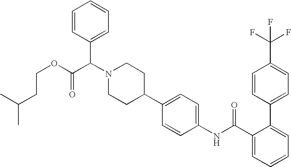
C1=C(C(F)(F)F)C=CC(C2=CC=CC=C2C(NC2=CC=C(C3CCN(C(C4=CC=CC=C4)C(OCCC(C)C)=O)CC3)C=C2)=O)=C1
